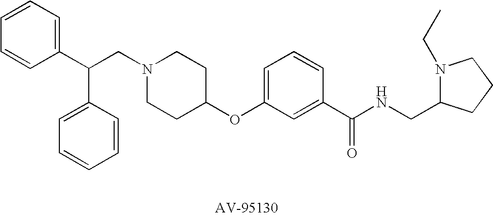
C1=CC=C(C(CN2CCC(OC3=CC=CC(C(NCC4N(CC)CCC4)=O)=C3)CC2)C2=CC=CC=C2)C=C1
